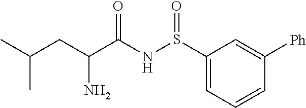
S(NC(C(CC(C)C)N)=O)(=O)C1=CC=CC([Ph])=C1
